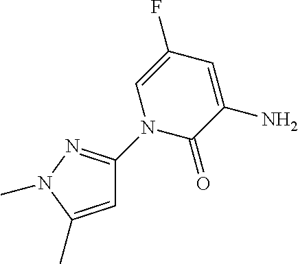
C1(N2C(=O)C(N)=CC(F)=C2)=NN(C)C(C)=C1
